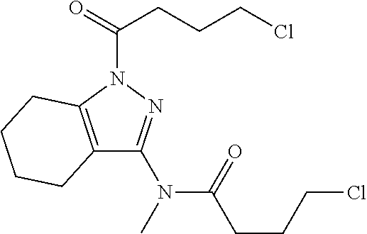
C12=C(N(C(=O)CCCCl)N=C1N(C(=O)CCCCl)C)CCCC2
